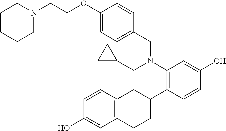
C1(OCCN2CCCCC2)=CC=C(CN(CC2CC2)C2=C(C3CC4=C(CC3)C=C(O)C=C4)C=CC(O)=C2)C=C1
